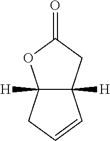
C12([H])C([H])(CC(=O)O1)C=CC2
